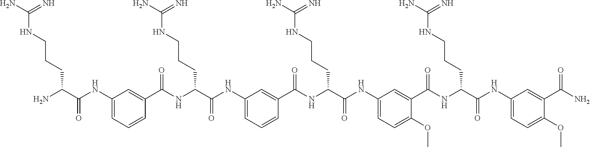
C1(NC(C(N)CCCNC(N)=N)=O)=CC=CC(C(NC(C(NC2=CC=CC(C(NC(C(NC3=CC=C(OC)C(C(NC(C(NC4=CC=C(OC)C(C(N)=O)=C4)=O)CCCNC(N)=N)=O)=C3)=O)CCCNC(N)=N)=O)=C2)=O)CCCNC(N)=N)=O)=C1
